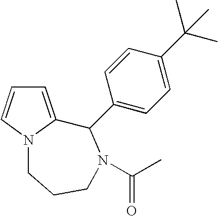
C1=C2N(C=C1)CCCN(C(C)=O)C2C1=CC=C(C(C)(C)C)C=C1
